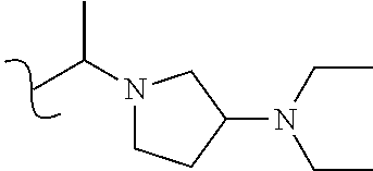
C(C)(N1CCC(N(CC)CC)C1)C
